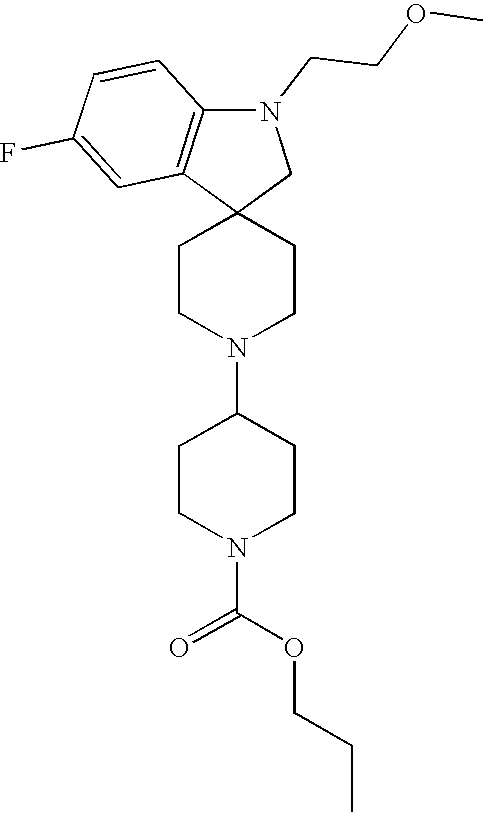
C12(CN(CCOC)C3=C1C=C(F)C=C3)CCN(C1CCN(C(OCCC)=O)CC1)CC2
